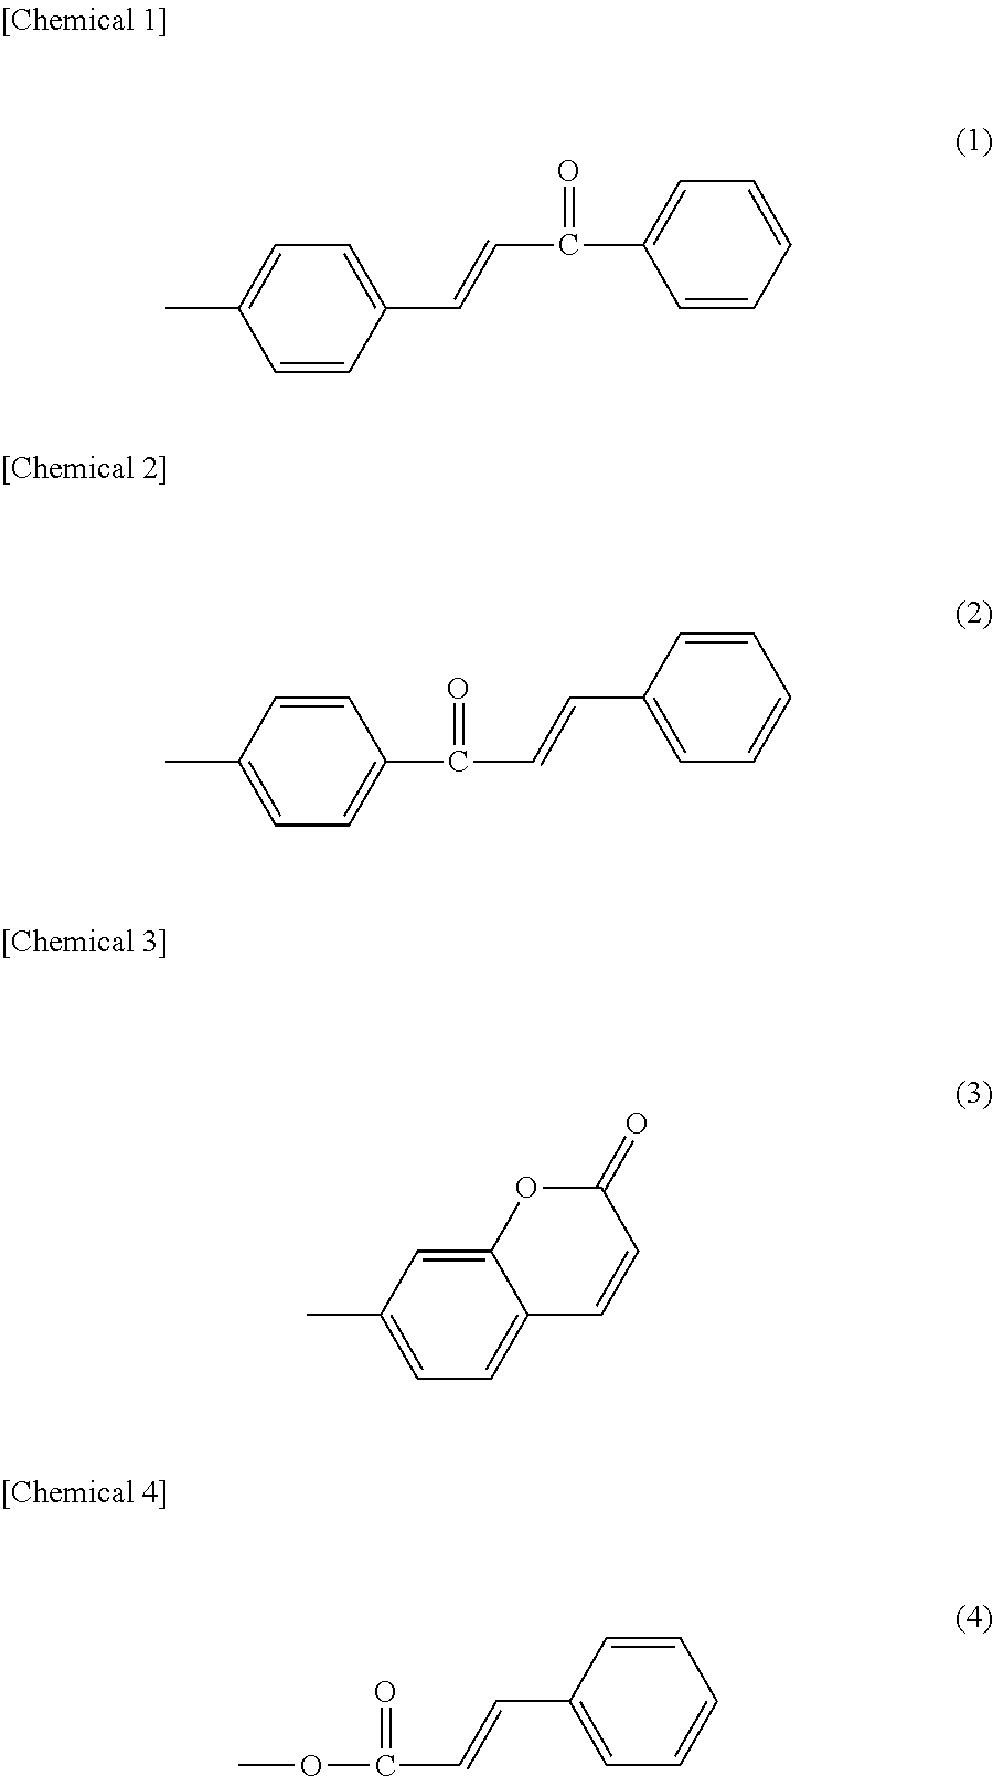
CC1=CC=C(C=CC(=O)C2=CC=CC=C2)C=C1.CC1=CC=C(C(C=CC2=CC=CC=C2)=O)C=C1.C12=CC(C)=CC=C1C=CC(=O)O2.COC(=O)C=CC1=CC=CC=C1
